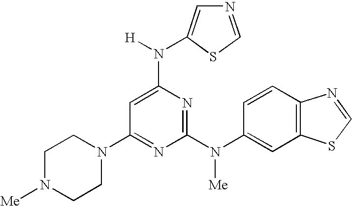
C1(N2CCN([Me])CC2)=NC(N(C2=CC3=C(C=C2)N=CS3)[Me])=NC(N([H])C2=CN=CS2)=C1
